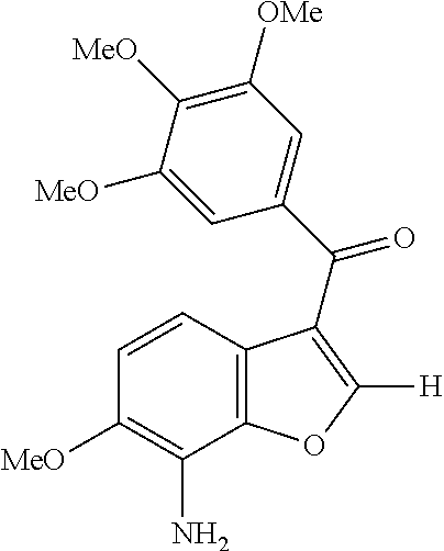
C12=C(C=CC([MeO])=C1N)C(C(C1=CC([OMe])=C([MeO])C([MeO])=C1)=O)=C([H])O2
